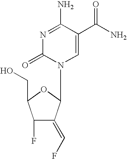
N1=C(N)C(C(N)=O)=CN(C2C(=CF)C(F)C(CO)O2)C1=O
